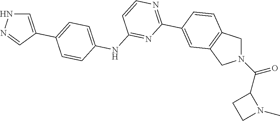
N(C1=NC(C2=CC3=C(CN(C(C4CCN4C)=O)C3)C=C2)=NC=C1)C1=CC=C(C2=CNN=C2)C=C1
